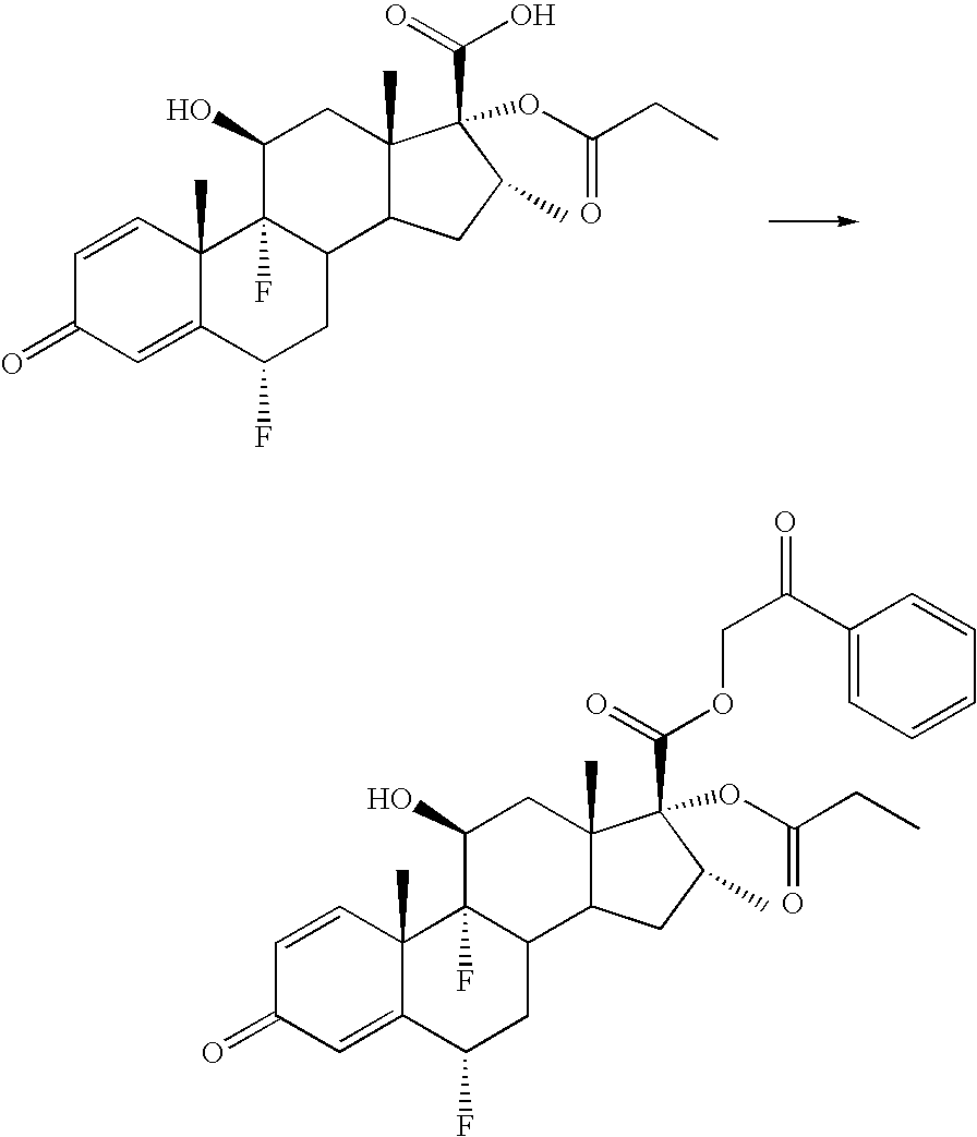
C1=CC2(C)C(=CC1=O)C(F)CC1C2(F)C(O)CC2(C)C1CC(C)C2(C(=O)O)OC(=O)CC.C1=CC2(C)C(=CC1=O)C(F)CC1C2(F)C(O)CC2(C)C1CC(C)C2(C(=O)OCC(C1=CC=CC=C1)=O)OC(=O)CC
